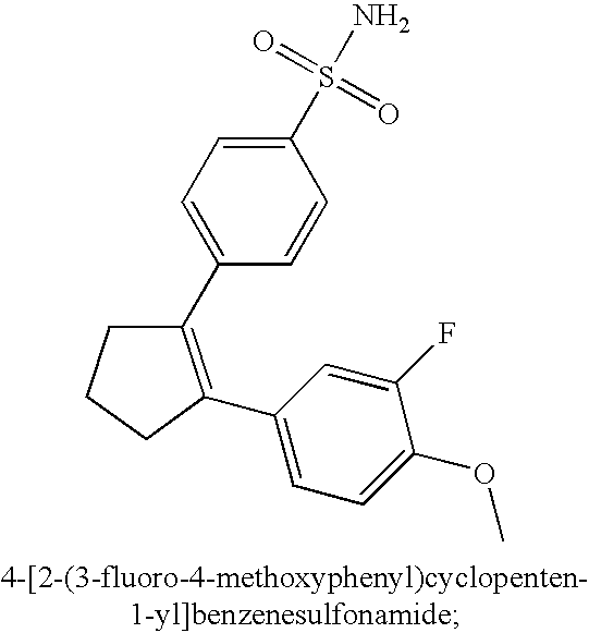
C1(S(N)(=O)=O)=CC=C(C2=C(C3=CC=C(OC)C(F)=C3)CCC2)C=C1
